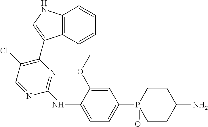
C12=C(C=CC=C1)C(C1=C(Cl)C=NC(NC3=CC=C(P4(=O)CCC(N)CC4)C=C3OC)=N1)=CN2
